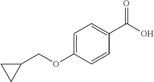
C1=C(OCC2CC2)C=CC(C(O)=O)=C1
